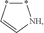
*1*C=C[NH]1
